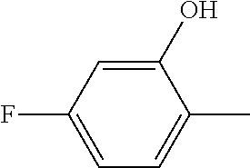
C1=C(F)C=C(O)C(C)=C1
